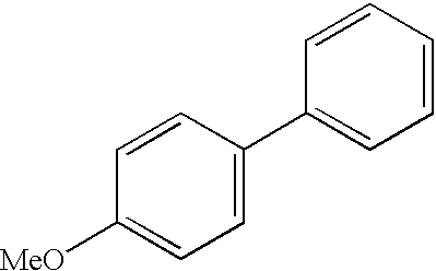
C1=CC=CC(C2=CC=C([MeO])C=C2)=C1
